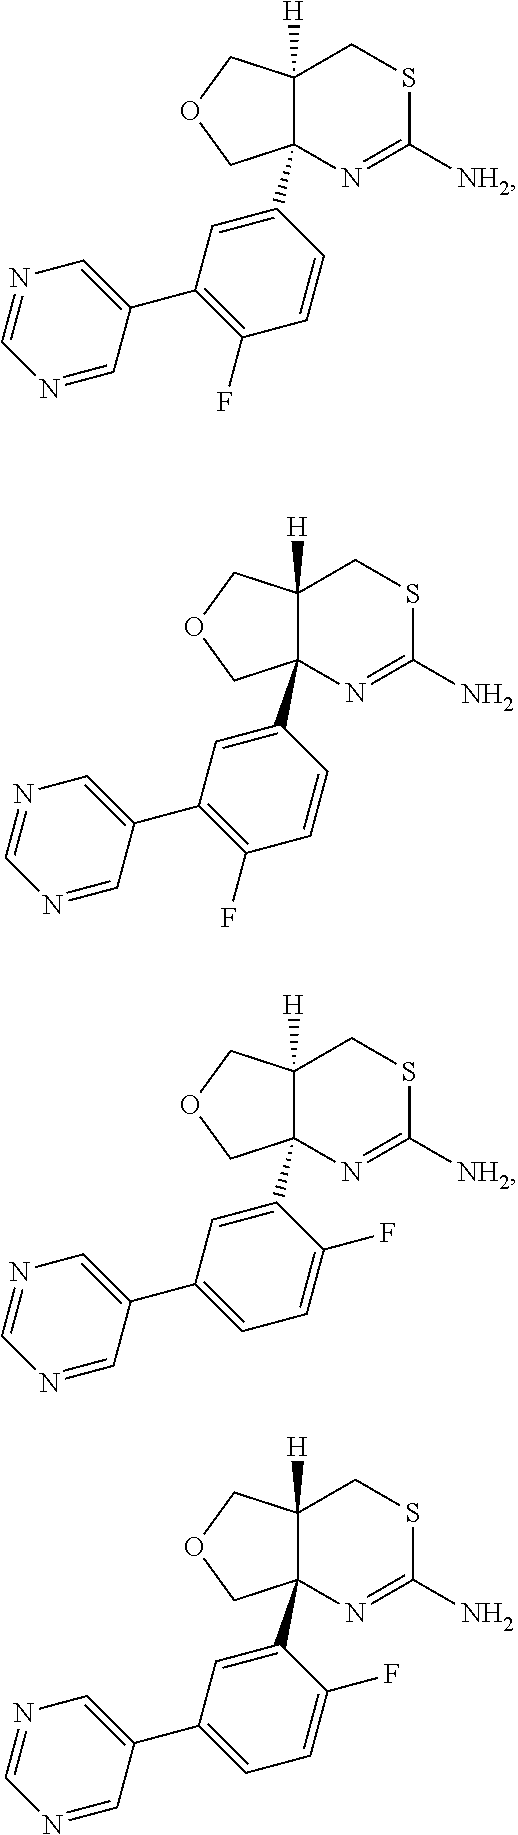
C12([H])CSC([NH2])=NC1(C1=CC(C3=CN=CN=C3)=C(F)C=C1)COC2.C12([H])CSC(N)=NC1(C1=CC(C3=CN=CN=C3)=C(F)C=C1)COC2.C12([H])CSC([NH2])=NC1(C1=CC(C3=CN=CN=C3)=CC=C1F)COC2.C12([H])CSC(N)=NC1(C1=CC(C3=CN=CN=C3)=CC=C1F)COC2
